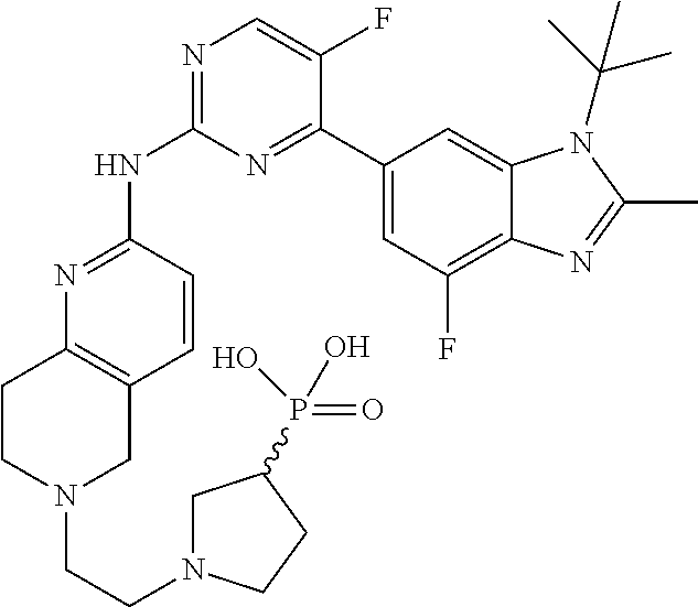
N1=C(NC2=NC=C(F)C(C3=CC(F)=C4C(=C3)N(C(C)(C)C)C(C)=N4)=N2)C=CC2=C1CCN(CCN1CC(P(O)(=O)O)CC1)C2
